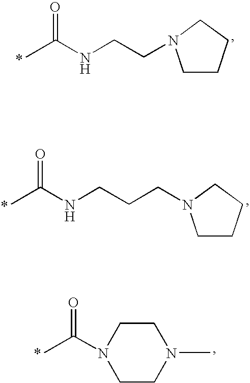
CC(NCCN1CCCC1)=O.CC(NCCCN1CCCC1)=O.CC(N1CCN(C)CC1)=O
